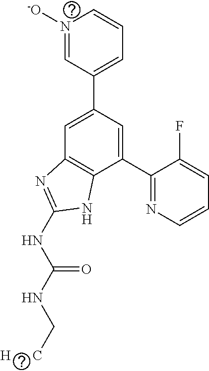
C1=C(C2=CC=CN([-O])=C2)C=C(C2=NC=CC=C2F)C2=C1N=C(NC(NC[H      C])=O)N2
